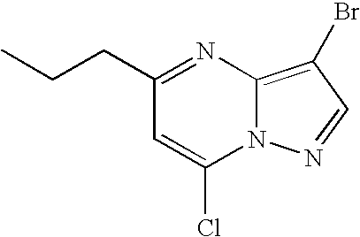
C(C1=NC2=C(Br)C=NN2C(Cl)=C1)CC
